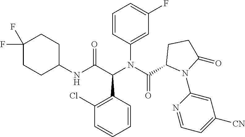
C1(N(C(C2N(C3=CC([CN])=CC=N3)C(=O)CC2)=O)C(C(NC2CCC(F)(F)CC2)=O)C2=C(Cl)C=CC=C2)=CC(F)=CC=C1
